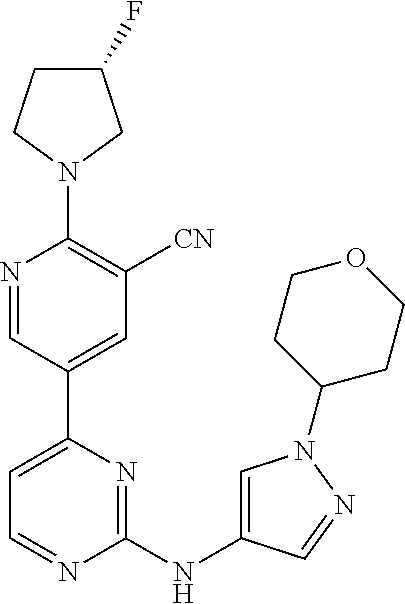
C1(F)CCN(C2=C([CN])C=C(C3=CC=NC(NC4=CN(C5CCOCC5)N=C4)=N3)C=N2)C1
